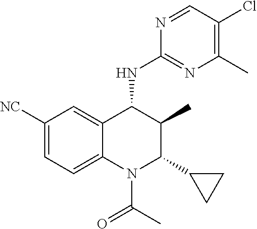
C1([NC])=CC=C2C(=C1)C(NC1=NC(C)=C(Cl)C=N1)C(C)C(C1CC1)N2C(C)=O
